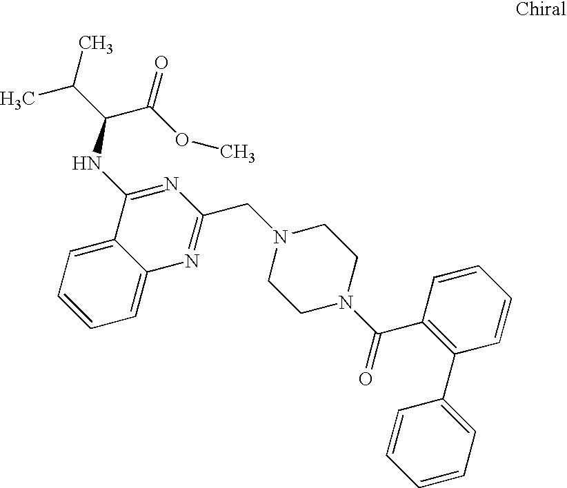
C1=CC=C2C(=C1)C(NC(C(=O)OC)C(C)C)=NC(CN1CCN(C(C3=C(C4=CC=CC=C4)C=CC=C3)=O)CC1)=N2
